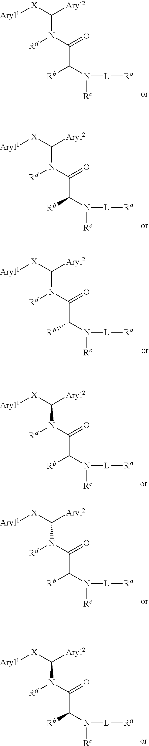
[Aryl1][X]C([Aryl2])N(C(=O)C(N([L][Ra])[Rc])[Rb])[Rd].[Aryl1][X]C([Aryl2])N(C(=O)C(N([L][Ra])[Rc])[Rb])[Rd].[Aryl1][X]C([Aryl2])N(C(=O)C(N([L][Ra])[Rc])[Rb])[Rd].[Aryl1][X]C([Aryl2])N(C(=O)C(N([L][Ra])[Rc])[Rb])[Rd].[Aryl1][X]C([Aryl2])N(C(=O)C(N([L][Ra])[Rc])[Rb])[Rd].[Aryl1][X]C([Aryl2])N(C(=O)C(N([L][Ra])[Rc])[Rb])[Rd]
